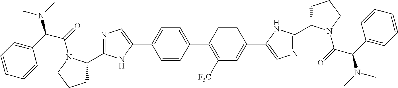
N1=C(C2CCCN2C(=O)C(C2=CC=CC=C2)N(C)C)NC(C2=CC=C(C3=C([F3C])C=C(C4=CN=C(C5CCCN5C(=O)C(C5=CC=CC=C5)N(C)C)N4)C=C3)C=C2)=C1
